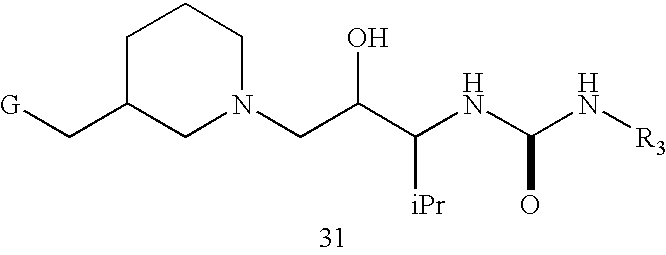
C1C(C[G])CN(CC(C(NC(N[R3])O)[iPr])O)CC1
